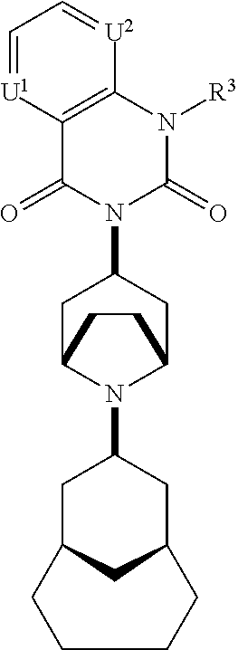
C12=C(N([R3])C(=O)N(C3CC4N(C5CC6CC(C5)CCCC6)C(C3)CC4)C1=O)[U2]=CC=[U1]2
